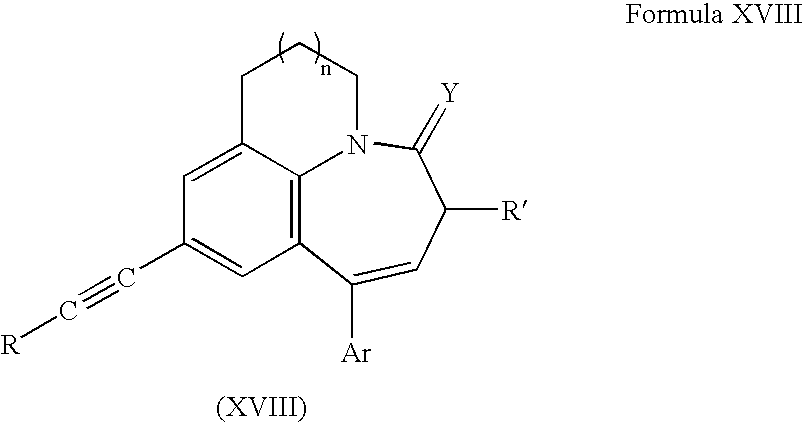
C(#C[R])C1=CC2=C3C(=C1)CCCN3C(=[Y])C([R])C=C2[Ar]
